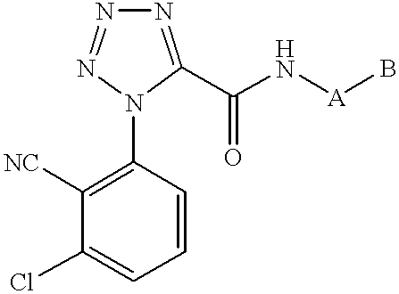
N1=C(C(N[A]B)=O)N(C2=C([NC])C(Cl)=CC=C2)N=N1
